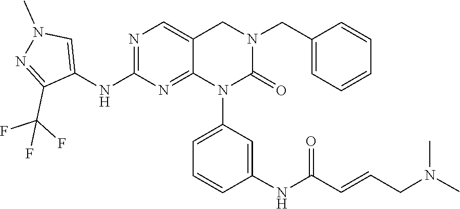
CN(CC=CC(NC1=CC(N2C3=NC(NC4=CN(C)N=C4C(F)(F)F)=NC=C3CN(CC3=CC=CC=C3)C2=O)=CC=C1)=O)C
